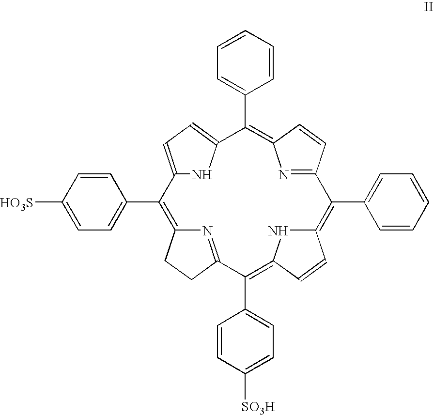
C1=CC([HO3S])=CC=C1C1=C2N=C(C(C3=CC=C([SO3H])C=C3)=C3NC(=C(C4=CC=CC=C4)C4=NC(=C(C5=CC=CC=C5)C5=CC=C1N5)C=C4)C=C3)CC2
